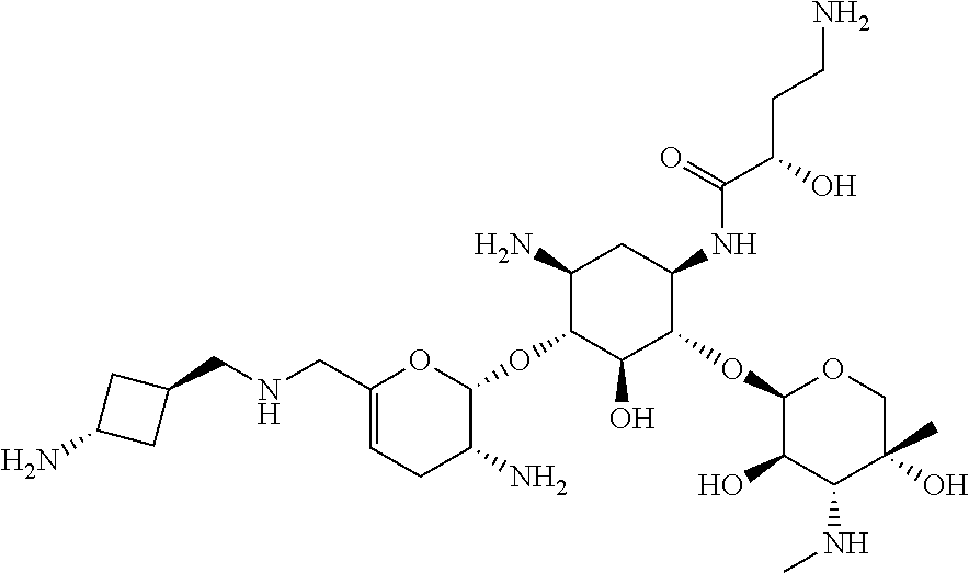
C1(N)C(OC2OC(CNCC3CC(N)C3)=CCC2N)C(O)C(OC2C(O)C(NC)C(C)(O)CO2)C(NC(C(O)CCN)=O)C1
